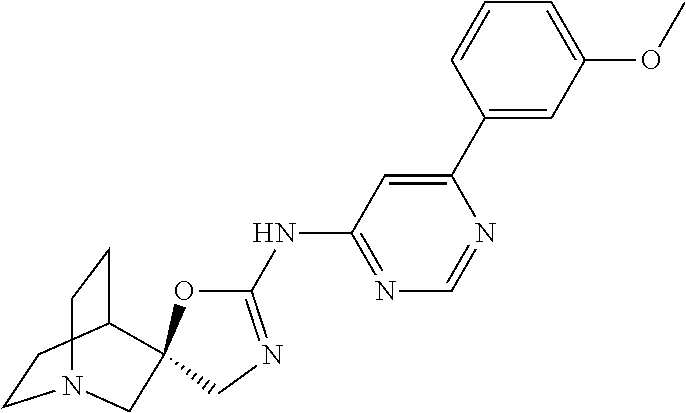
C1=NC(C2=CC(OC)=CC=C2)=CC(NC2=NCC3(C4CCN(CC4)C3)O2)=N1
